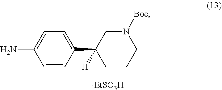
C1=CC(C2([H])CCCN([Boc])C2)=CC=C1N.[EtSO3H]
